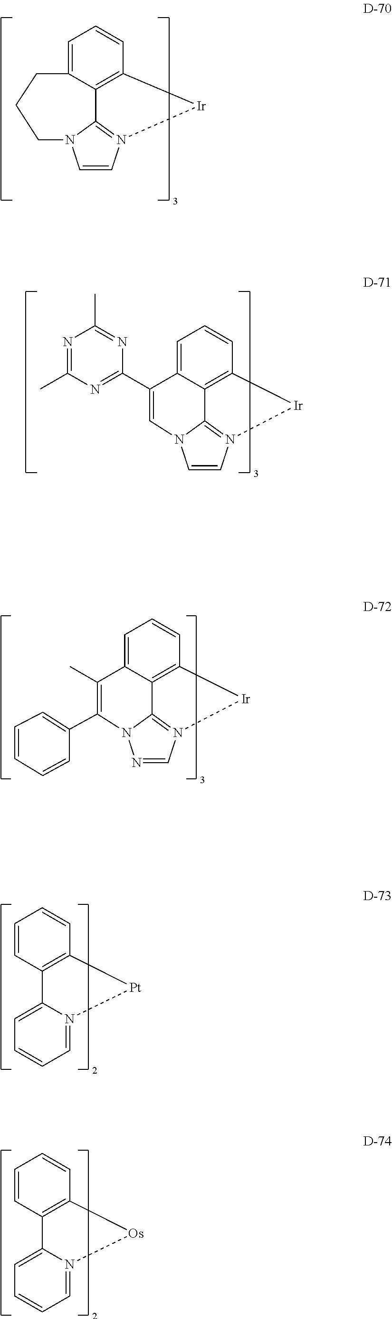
C1=CN2=C3N1CCCC1=CC=CC(=C31)[Ir]2.C1=CN2=C3N1C=C(C1=NC(C)=NC(C)=N1)C1=CC=CC(=C31)[Ir]2.N1=CN2=C3N1C(C1=CC=CC=C1)=C(C)C1=CC=CC(=C31)[Ir]2.C12=CC=CC=N1[Pt]C1=C2C=CC=C1.C12=CC=CC=N1[Os]C1=C2C=CC=C1
